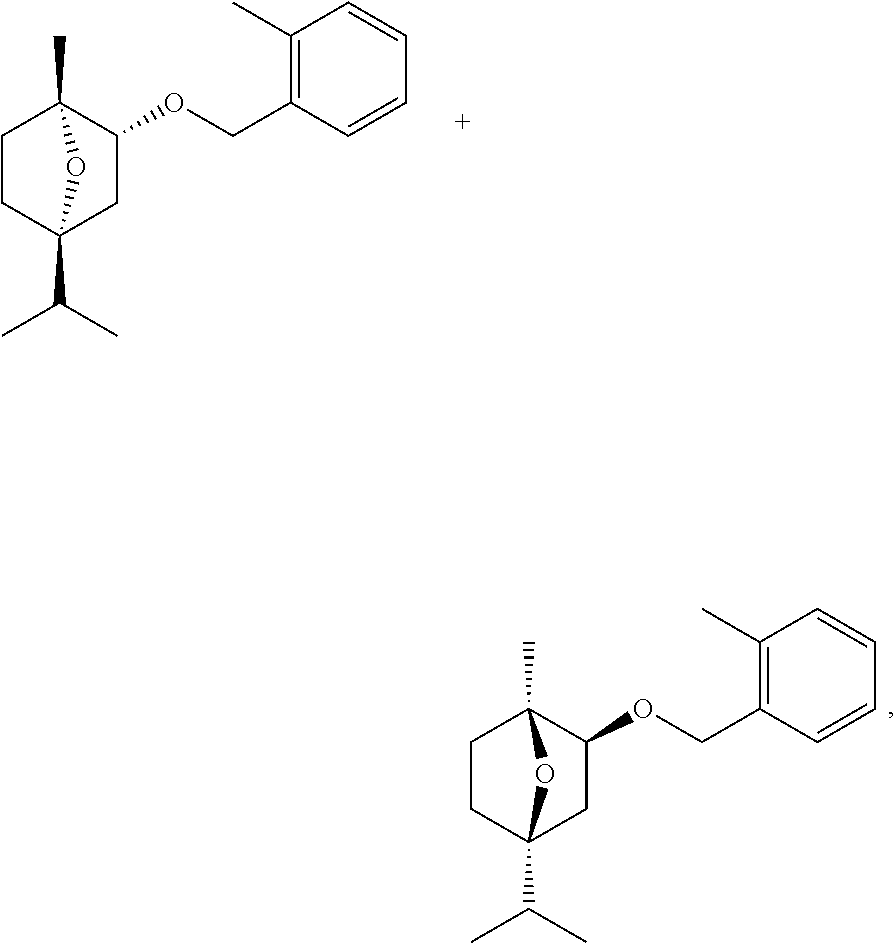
C1(C)=C(COC2C3(C)CCC(C(C)C)(C2)O3)C=CC=C1.C1(C)=C(COC2C3(C)CCC(C(C)C)(C2)O3)C=CC=C1
